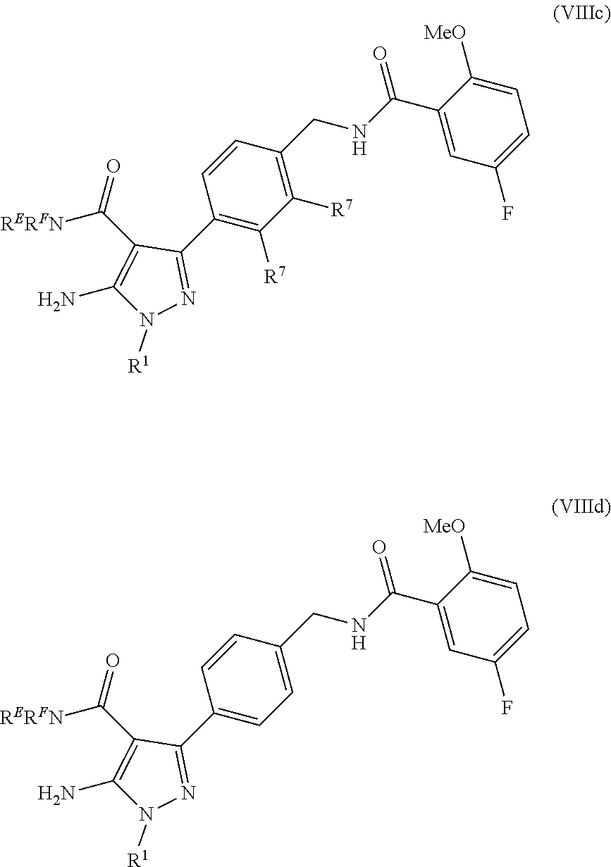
C1(C(NCC2=C([R7])C([R7])=C(C3=NN([R1])C(N)=C3C([RERFN])=O)C=C2)=O)=CC(F)=CC=C1[MeO].C1(C(NCC2=CC=C(C3=NN([R1])C(N)=C3C([RERFN])=O)C=C2)=O)=CC(F)=CC=C1[MeO]
